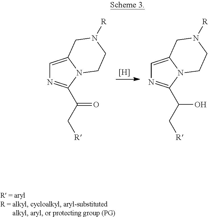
C1=C2N(C(C(C[R])O)=N1)CCN([R])C2.C1=C2N(C(C(C[R])=O)=N1)CCN([R])C2.[H]
